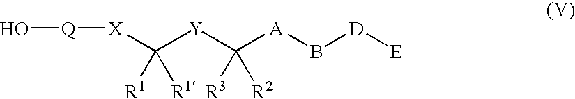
O[Q][X]C([Y]C([A]B[D][E])([R3])[R2])([R1])[R1]
